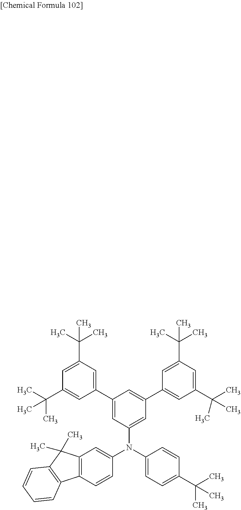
C12=C(C=CC(N(C3=CC=C(C(C)(C)C)C=C3)C3=CC(C4=CC(C(C)(C)C)=CC(C(C)(C)C)=C4)=CC(C4=CC(C(C)(C)C)=CC(C(C)(C)C)=C4)=C3)=C1)C1=C(C2(C)C)C=CC=C1
